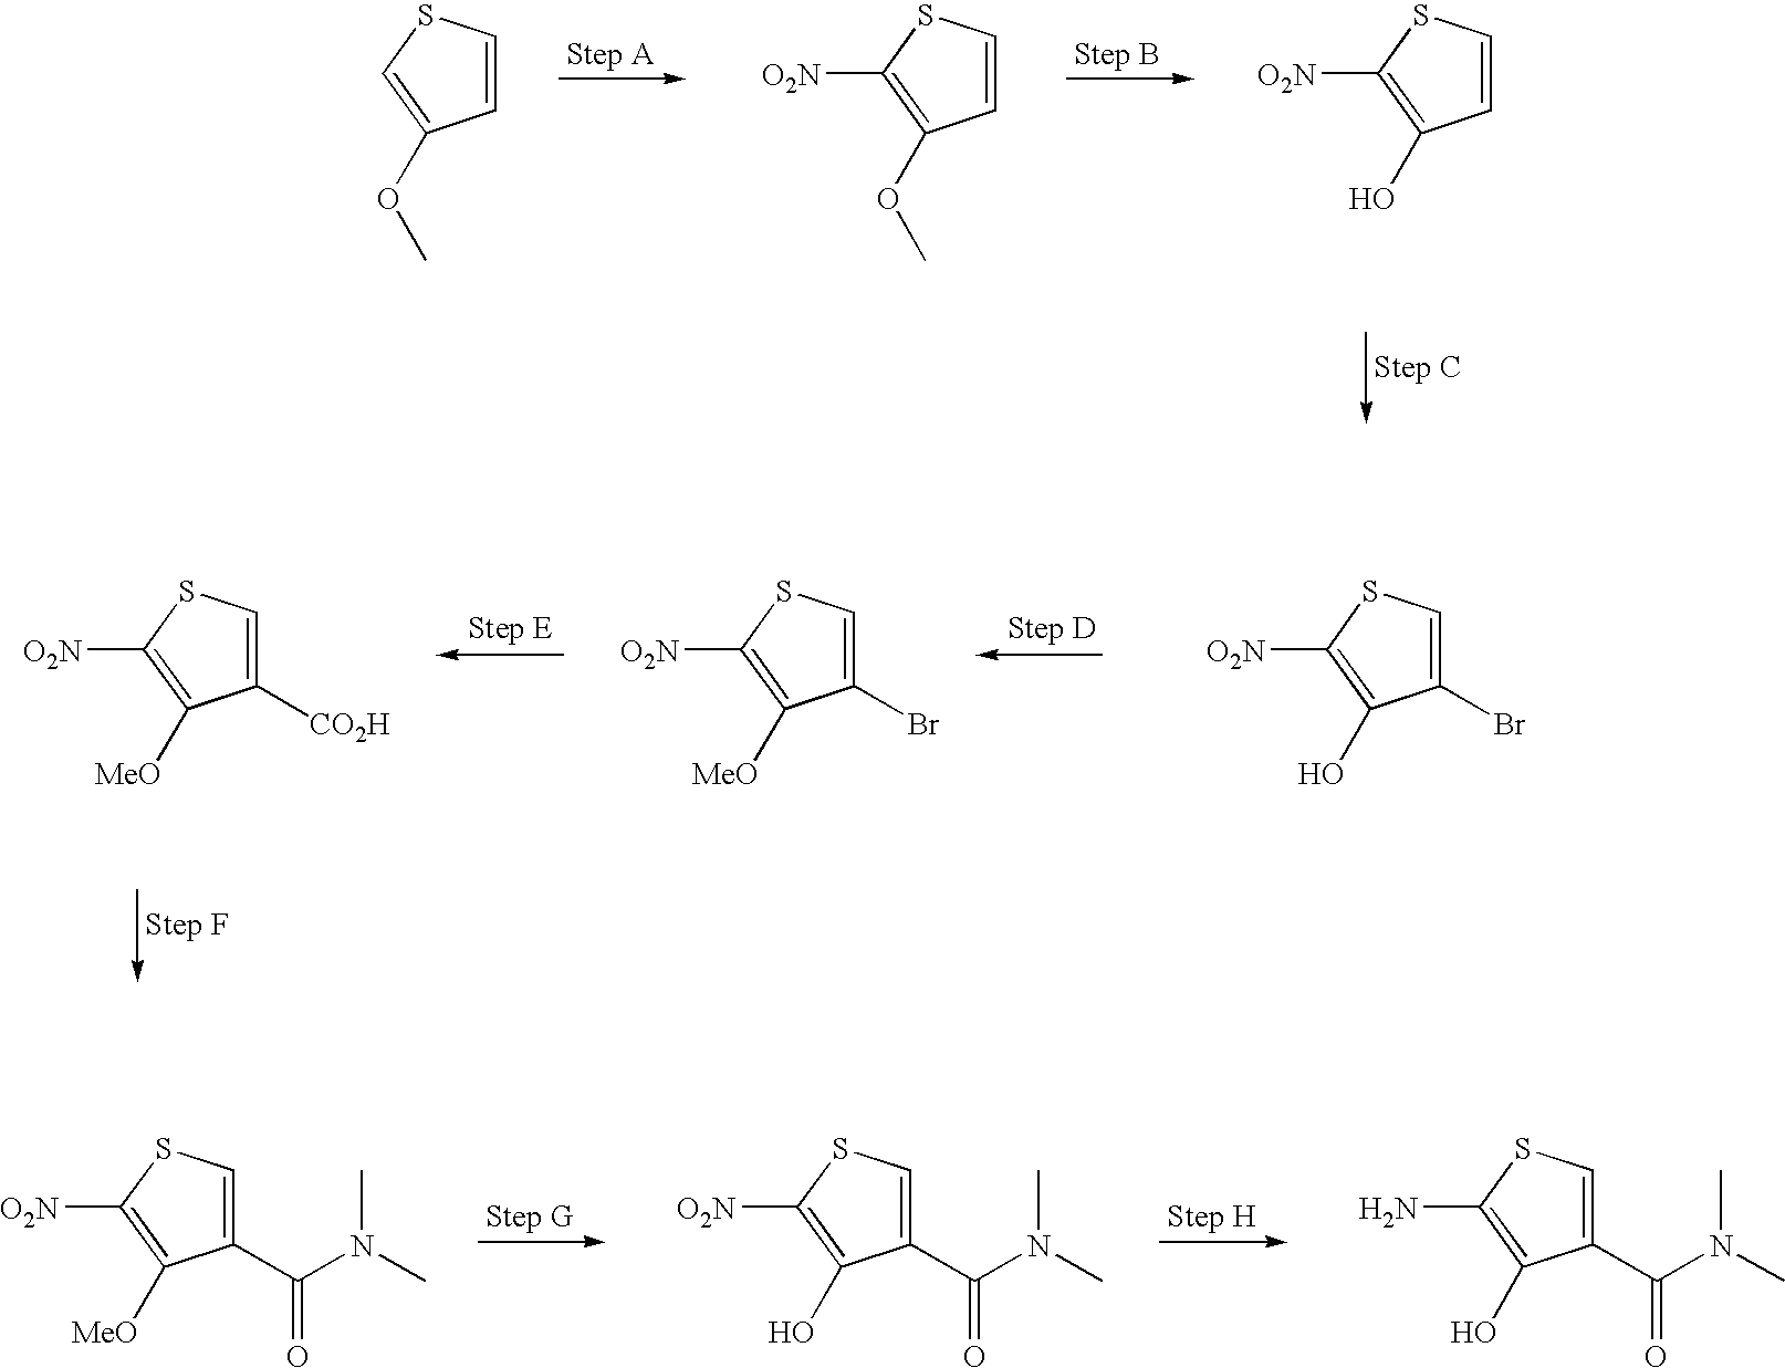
C1=CSC=C1OC.C1=CSC([O2N])=C1OC.C1=CSC([O2N])=C1O.C1(Br)=CSC([O2N])=C1[MeO].C1(Br)=CSC([O2N])=C1O.C1([CO2H])=CSC([O2N])=C1[MeO].C1(C(N(C)C)=O)=CSC([O2N])=C1[MeO].C1(C(N(C)C)=O)=CSC([O2N])=C1O.C1(C(N(C)C)=O)=CSC(N)=C1O
